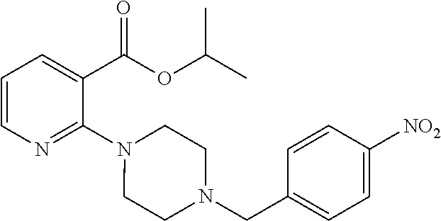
C1=CN=C(N2CCN(CC3=CC=C([NO2])C=C3)CC2)C(C(OC(C)C)=O)=C1
